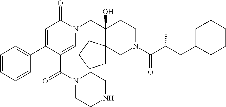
C1=CC=CC(C2=CC(=O)N(CC3(O)C4(CCCC4)CN(C(C(CC4CCCCC4)C)=O)CC3)C=C2C(=O)N2CCNCC2)=C1
